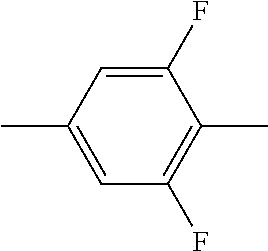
CC1=CC(F)=C(C)C(F)=C1
